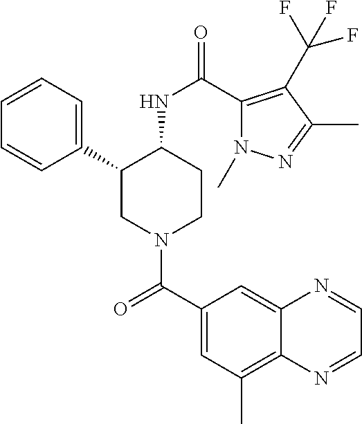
C1=CC=C(C2CN(C(C3=CC(C)=C4C(=C3)N=CC=N4)=O)CCC2NC(=O)C2=C(C(F)(F)F)C(C)=NN2C)C=C1
